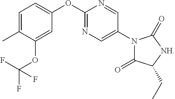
N1=C(OC2=CC=C(C)C(OC(F)(F)F)=C2)N=CC(N2C(=O)C(CC)[NH]C2=O)=C1
